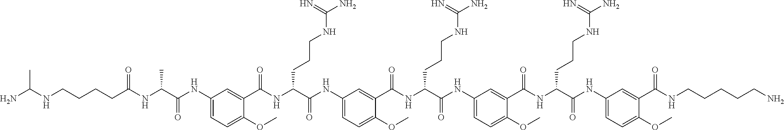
C1(NC(C(NC(CCCCNC(N)C)=O)C)=O)=CC=C(OC)C(C(NC(C(NC2=CC=C(OC)C(C(NC(C(NC3=CC=C(OC)C(C(NC(C(NC4=CC=C(OC)C(C(NCCCCCN)=O)=C4)=O)CCCNC(N)=N)=O)=C3)=O)CCCNC(N)=N)=O)=C2)=O)CCCNC(N)=N)=O)=C1
